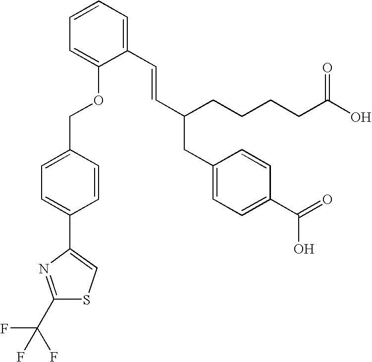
C1(C=CC(CCCCC(O)=O)CC2=CC=C(C(=O)O)C=C2)=CC=CC=C1OCC1=CC=C(C2=CSC(C(F)(F)F)=N2)C=C1
